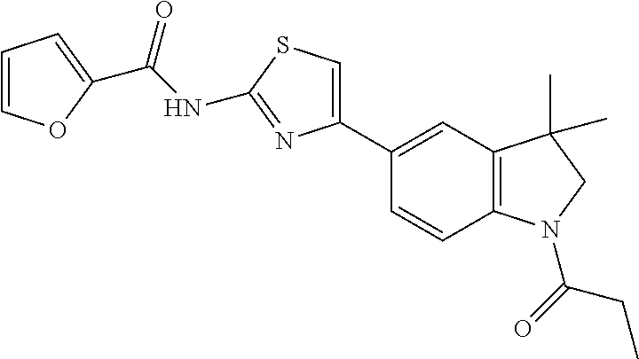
C(NC1=NC(C2=CC3=C(C=C2)N(C(=O)CC)CC3(C)C)=CS1)(=O)C1=CC=CO1
